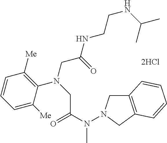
[2HCl].C1([Me])=CC=CC([Me])=C1N(CC(NCCNC(C)C)=O)CC(N(C)N1CC2=C(C1)C=CC=C2)=O
